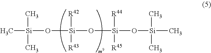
C[Si](C)(C)O[Si](O[Si](O[Si](C)(C)C)([R44])[R45])([R42])[R43]
